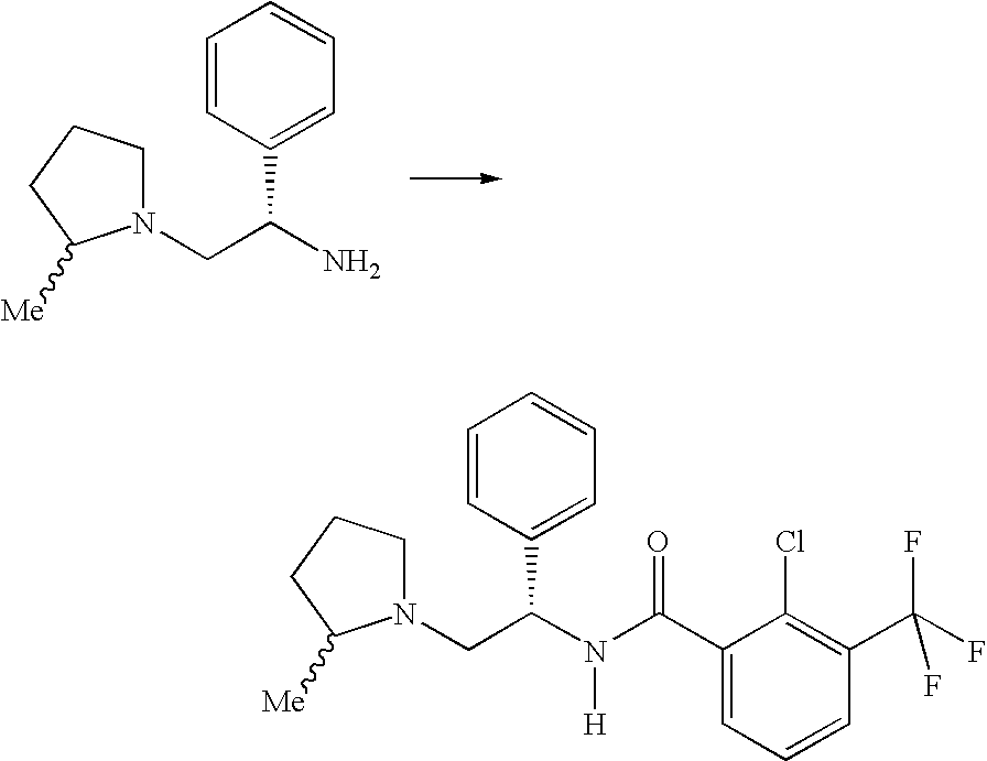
N1(CC(N)C2=CC=CC=C2)CCCC1[Me].N1(CC(N(C(C2=CC=CC(C(F)(F)F)=C2Cl)=O)[H])C2=CC=CC=C2)CCCC1[Me]
